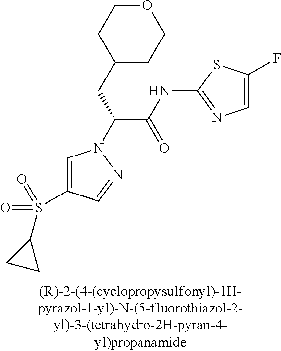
C1(CC(C(=O)NC2=NC=C(F)S2)N2C=C(S(=O)(=O)C3CC3)C=N2)CCOCC1
